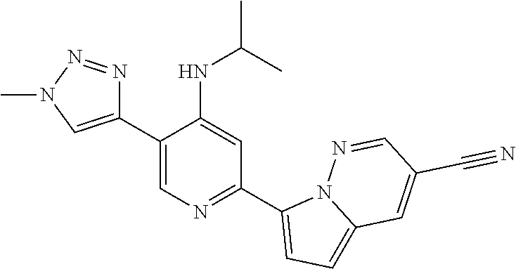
C1(C2=CN(C)N=N2)=CN=C(C2=CC=C3N2N=CC(C#N)=C3)C=C1NC(C)C
